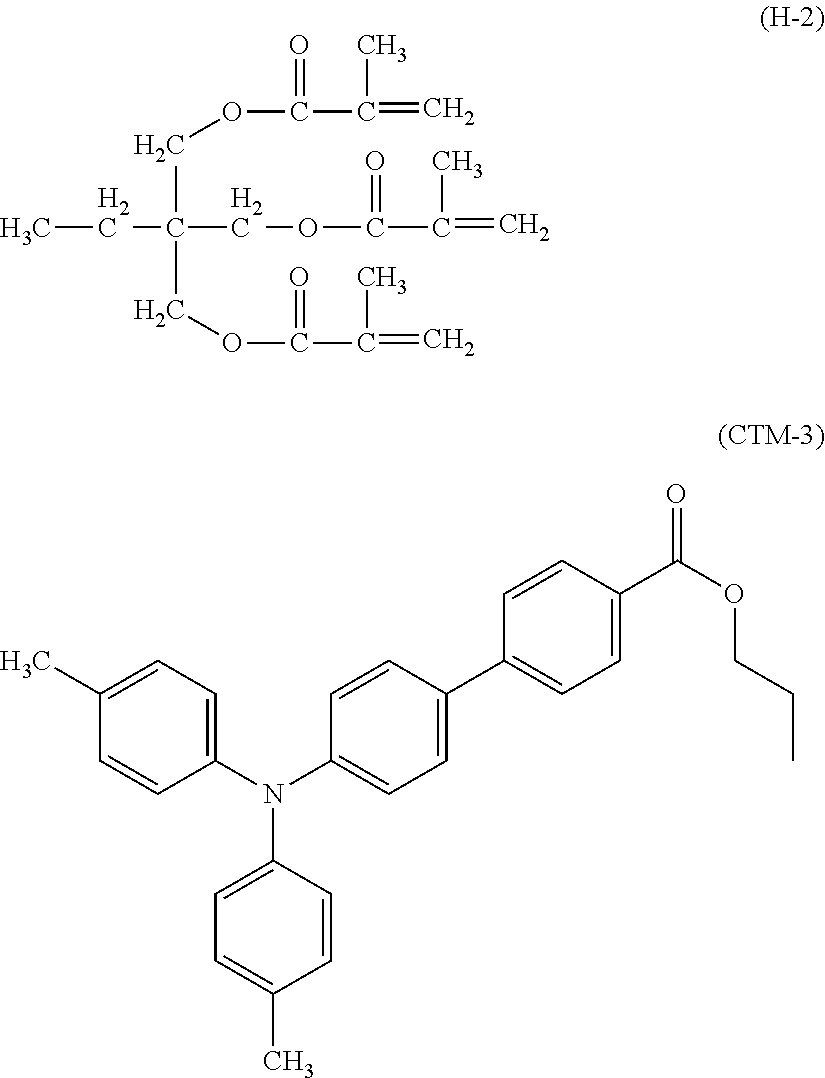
C1=C(C)C=CC(N(C2=CC=C(C)C=C2)C2=CC=C(C3=CC=C(C(OCCC)=O)C=C3)C=C2)=C1.CCC(COC(C(=C)C)=O)(COC(C(=C)C)=O)COC(=O)C(=C)C
